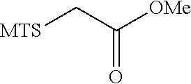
[MTS]CC(=O)[OMe]
